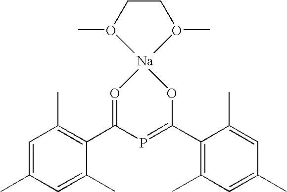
C1=C(C)C=C(C)C(C(P=C(OC)C2=C(C)C=C(C)C=C2C)=OC)=C1C.C(CO(C)C)O(C)C.[Na]
